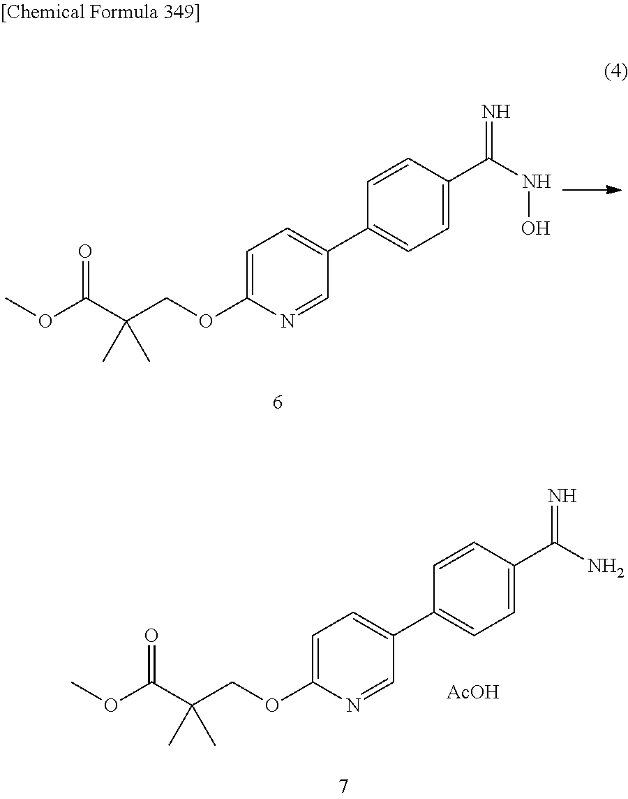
COC(C(COC1=CC=C(C2=CC=C(C(NO)=N)C=C2)C=N1)(C)C)=O.COC(C(COC1=CC=C(C2=CC=C(C(N)=N)C=C2)C=N1)(C)C)=O.[AcOH]
